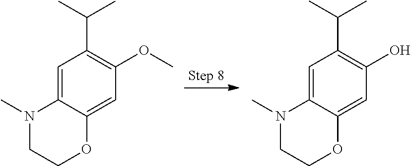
C1=C2C(=CC(OC)=C1C(C)C)OCCN2C.C1=C2C(=CC(O)=C1C(C)C)OCCN2C
